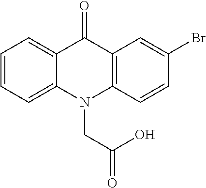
C12=CC=CC=C1C(=O)C1=C(N2CC(=O)O)C=CC(Br)=C1
